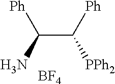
C(C([Ph])N)([PPh2])[Ph].[BF4]
